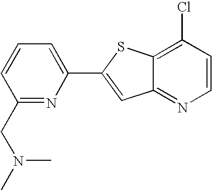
C1(C2=CC=CC(CN(C)C)=N2)=CC2=NC=CC(Cl)=C2S1
